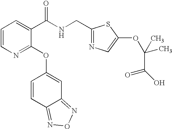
C1=CN=C(OC2=CC3=NON=C3C=C2)C(C(NCC2=NC=C(OC(C)(C)C(=O)O)S2)=O)=C1
